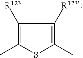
CC1=C([R123])C([R123])=C(C)S1
